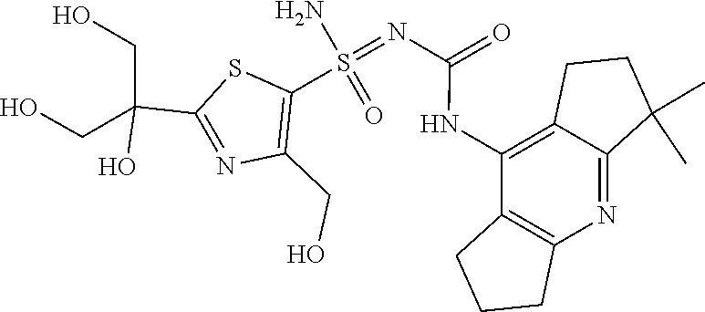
S(N)(=NC(NC1=C2CCC(C)(C)C2=NC2=C1CCC2)=O)(C1=C(CO)N=C(C(CO)(O)CO)S1)=O
